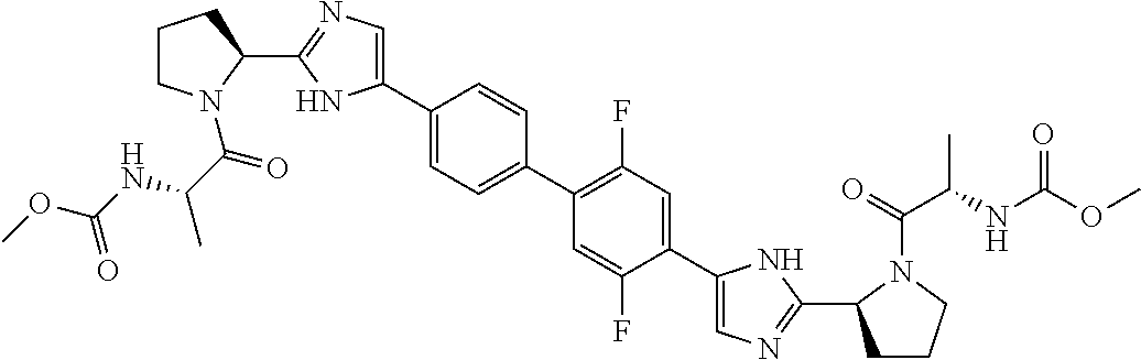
C1(C2=CN=C(C3CCCN3C(=O)C(NC(OC)=O)C)N2)=CC=C(C2=C(F)C=C(C3=CN=C(C4CCCN4C(=O)C(NC(OC)=O)C)N3)C(F)=C2)C=C1
